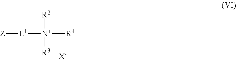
[L1]([Z])[N+]([R4])([R2])[R3].[X-]
